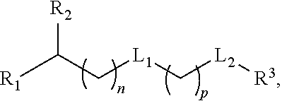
[R1]C(C[L1]C[L2][R3])[R2]
